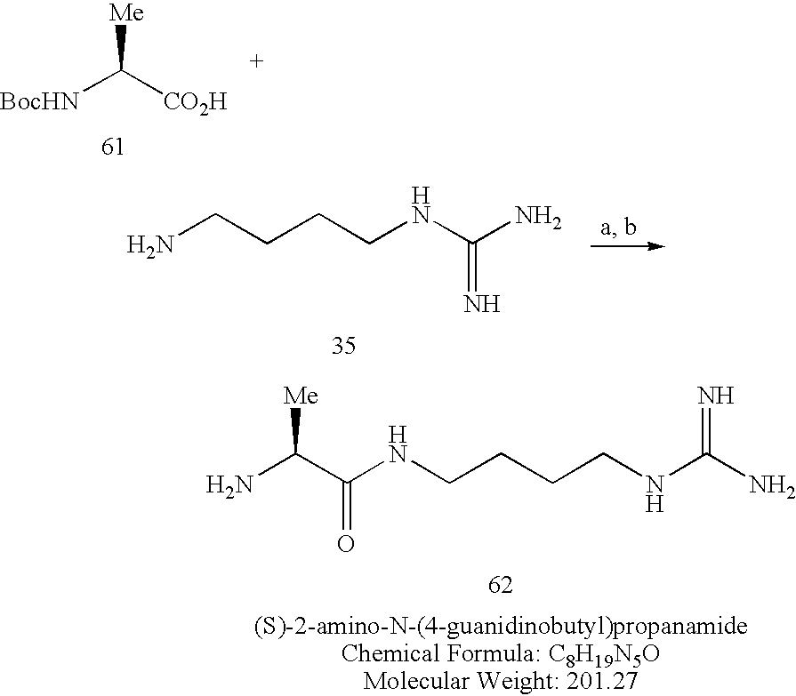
[BocHN]C([CO2H])[Me].NCCCCNC(N)=N.NC(C(NCCCCNC(N)=N)=O)[Me]
